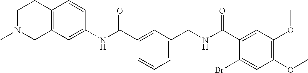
C1(NC(C2=CC(CNC(C3=CC(OC)=C(OC)C=C3Br)=O)=CC=C2)=O)=CC2=C(C=C1)CCN(C)C2
